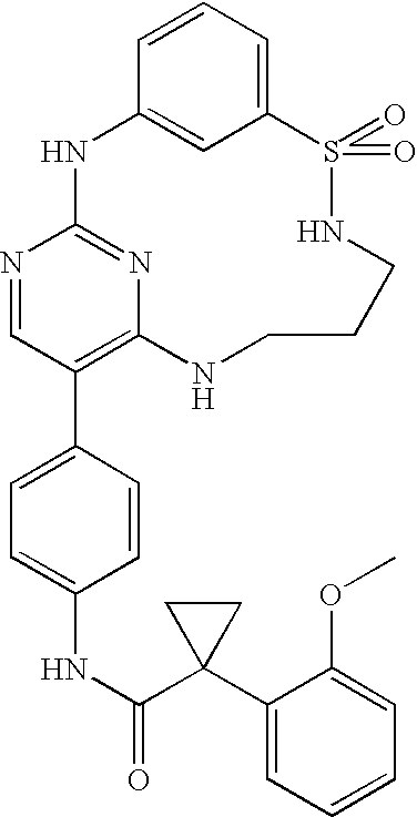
C12=CC=CC(=C1)NC1=NC(=C(C3=CC=C(NC(=O)C4(C5=CC=CC=C5OC)CC4)C=C3)C=N1)NCCCNS2(=O)=O
